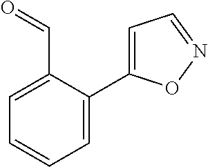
C1=C(C2=CC=NO2)C(C=O)=CC=C1
